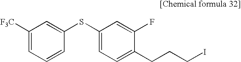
C1([F3C])=CC=CC(SC2=CC=C(CCCI)C(F)=C2)=C1
